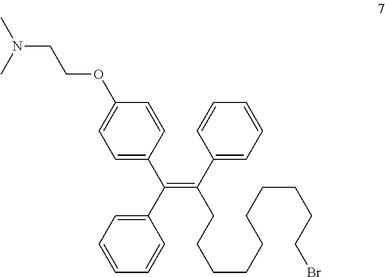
N(CCOC1=CC=C(C(C2=CC=CC=C2)=C(C2=CC=CC=C2)CCCCCCCCCCBr)C=C1)(C)C
